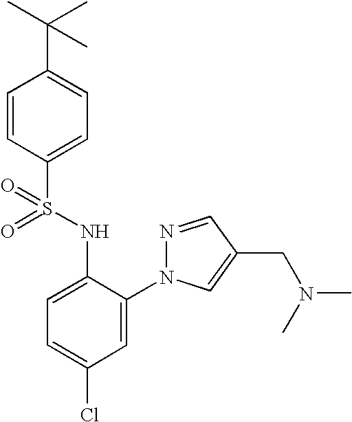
C1=CC(S(=O)(NC2=CC=C(Cl)C=C2N2N=CC(CN(C)C)=C2)=O)=CC=C1C(C)(C)C
